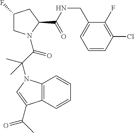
C1C(F)CC(C(NCC2=CC=CC(Cl)=C2F)=O)N1C(C(N1C2=C(C(C(C)=O)=C1)C=CC=C2)(C)C)=O
